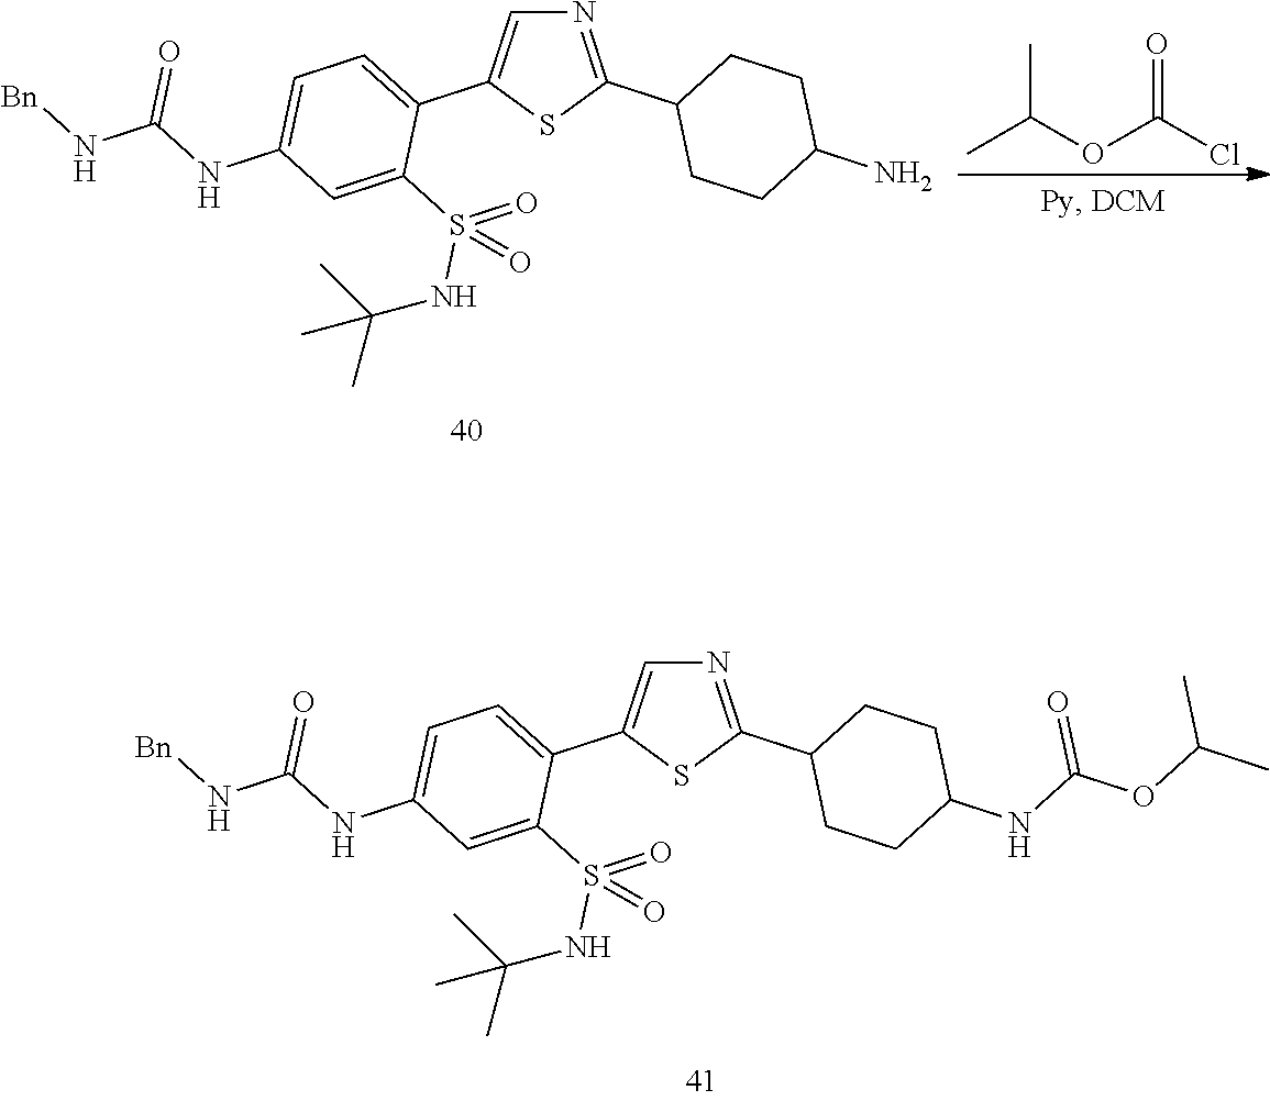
N1=C(C2CCC(NC(OC(C)C)=O)CC2)SC(C2=CC=C(NC(N[Bn])=O)C=C2S(=O)(NC(C)(C)C)=O)=C1.N1=C(C2CCC(N)CC2)SC(C2=CC=C(NC(N[Bn])=O)C=C2S(=O)(NC(C)(C)C)=O)=C1.CC(OC(Cl)=O)C
